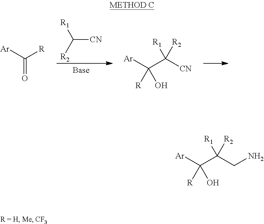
C([CN])([R2])[R1].C(=O)([Ar])[R].[Ar]C(C([CN])([R1])[R2])([R])O.[Ar]C(C(CN)([R1])[R2])([R])O
